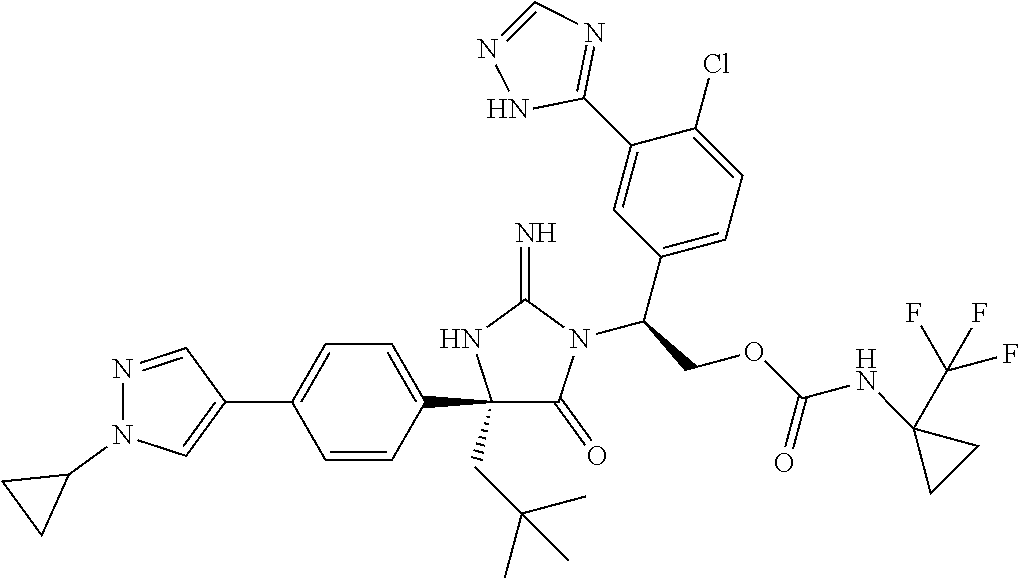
C1(C2=CC=C(C3=CN(C4CC4)N=C3)C=C2)(CC(C)(C)C)C(=O)N(C(COC(NC2(C(F)(F)F)CC2)=O)C2=CC=C(Cl)C(C3=NC=NN3)=C2)C(=N)N1
